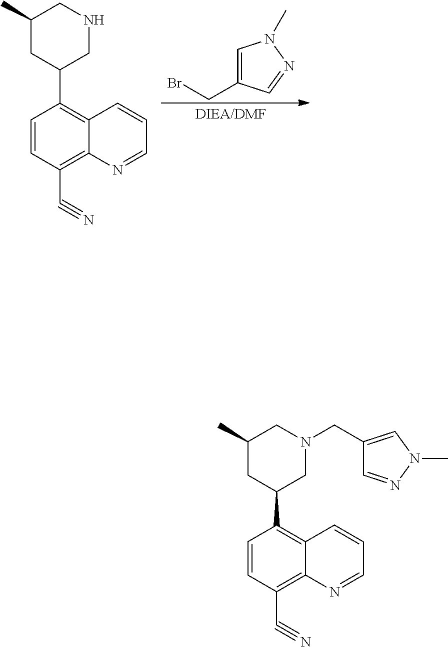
C1=C(CBr)C=NN1C.C1(C)CC(C2=C3C(=C(C#N)C=C2)N=CC=C3)CNC1.C1(C)CC(C2=C3C(=C(C#N)C=C2)N=CC=C3)CN(CC2=CN(C)N=C2)C1
